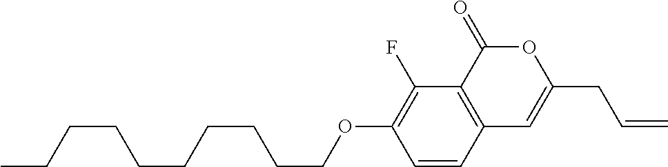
C1=CC2=C(C(F)=C1OCCCCCCCCCC)C(=O)OC(CC=C)=C2
